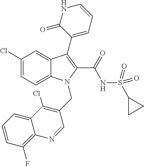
C1(Cl)=CC=C2C(=C1)C(C1=CC=CNC1=O)=C(C(=O)NS(=O)(=O)C1CC1)N2CC1=C(Cl)C2=CC=CC(F)=C2N=C1
